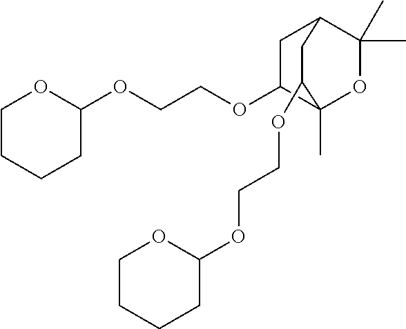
C1CCCC(OCCOC2C3(C)OC(C)(C)C(C2)CC3OCCOC2OCCCC2)O1
